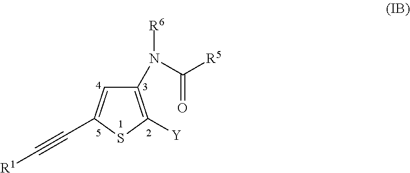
C1(N(C([R5])=O)[R6])=C([Y])SC(C#C[R1])=C1
